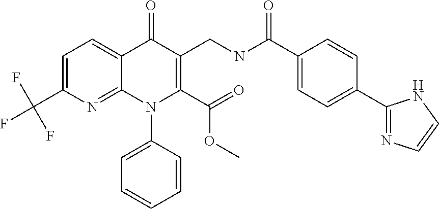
C1=C(C(F)(F)F)N=C2C(=C1)C(=O)C(CNC(C1=CC=C(C3=NC=CN3)C=C1)=O)=C(C(=O)OC)N2C1=CC=CC=C1
